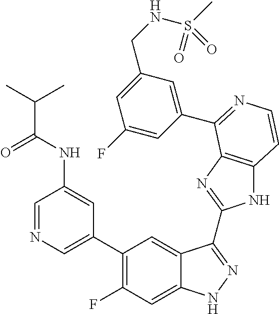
C1=C(C2=C(F)C=C3C(=C2)C(C2=NC4=C(N2)C=CN=C4C2=CC(CNS(C)(=O)=O)=CC(F)=C2)=NN3)C=C(NC(=O)C(C)C)C=N1
